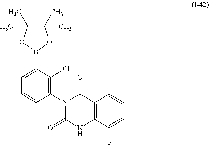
C12=C(C(F)=CC=C1)NC(=O)N(C1=C(Cl)C(B3OC(C)(C)C(C)(C)O3)=CC=C1)C2=O
